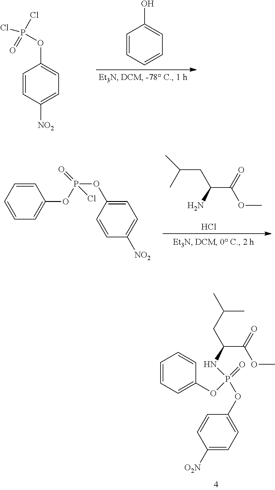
[NO2]C1=CC=C(OP(Cl)(Cl)=O)C=C1.C1=CC=CC=C1O.C1=CC=CC=C1OP(Cl)(=O)OC1=CC=C([NO2])C=C1.C(CC(C(OC)=O)N)(C)C.Cl.C1(OP(OC2=CC=CC=C2)(=O)NC(C(=O)OC)CC(C)C)=CC=C([O2N])C=C1
